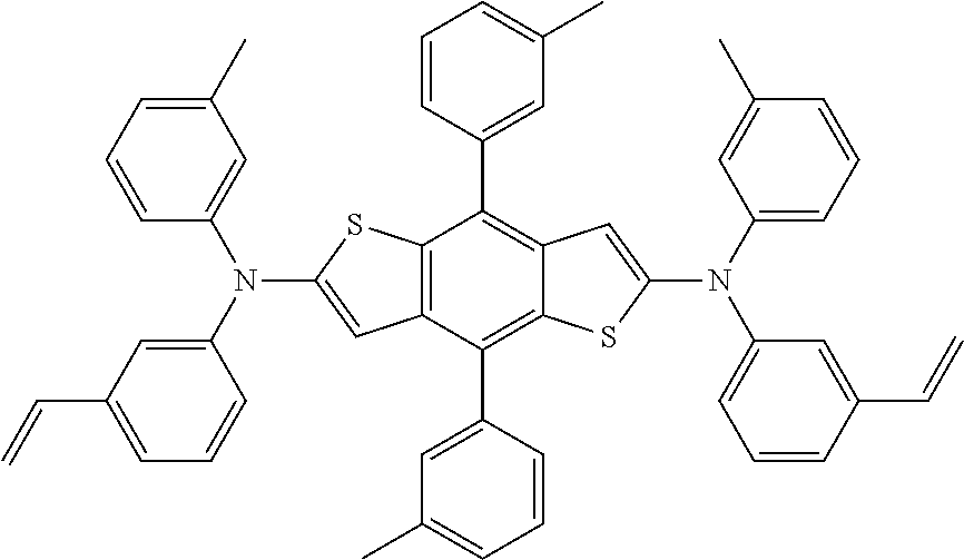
C12=C(C(C3=CC(C)=CC=C3)=C3C(=C1C1=CC(C)=CC=C1)C=C(N(C1=CC=CC(C)=C1)C1=CC=CC(C=C)=C1)S3)C=C(N(C1=CC(C)=CC=C1)C1=CC(C=C)=CC=C1)S2
